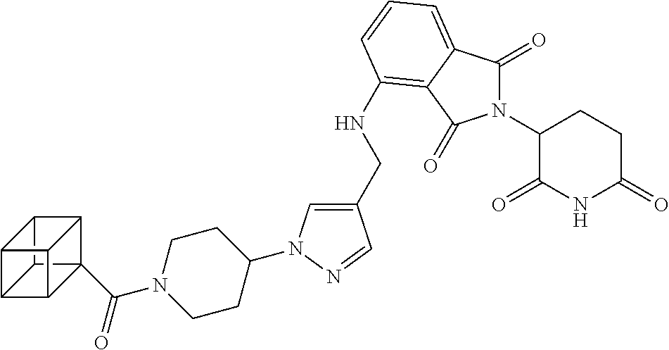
C(N1CCC(N2C=C(CNC3=C4C(=CC=C3)C(=O)N(C3C(=O)NC(=O)CC3)C4=O)C=N2)CC1)(=O)C12C3C4C1C1C4C3C12
